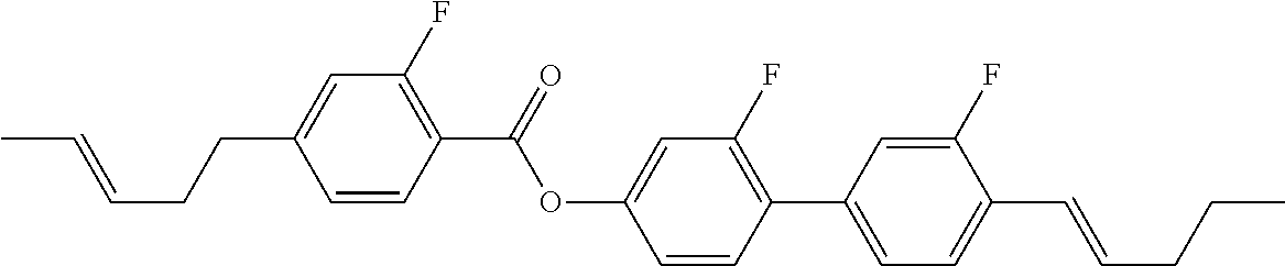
C1=CC(C(OC2=CC(F)=C(C3=CC=C(C=CCCC)C(F)=C3)C=C2)=O)=C(F)C=C1CCC=CC
